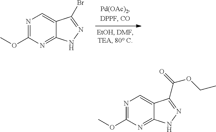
N1=C(OC)N=C2C(=C1)C(Br)=NN2.N1=C(OC)N=C2C(=C1)C(C(=O)OCC)=NN2
